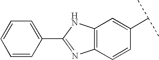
C12=C(C=CC(C(C)C)=C1)N=C(C1=CC=CC=C1)N2
